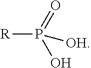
[R]P(=O)(O)[OH]
